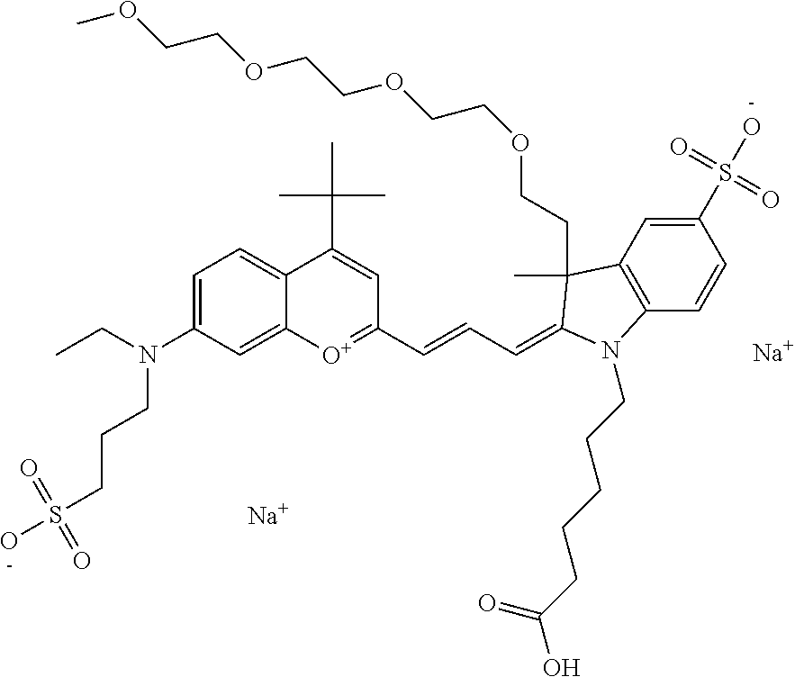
[Na].[Na].C(=CC=C1C(C)(CCOCCOCCOCCOC)C2=C(C=CC(S(O)(=O)=O)=C2)N1CCCCCC(O)=O)C1=[O+]C2=CC(N(CC)CCCS(O)(=O)=O)=CC=C2C(C(C)(C)C)=C1
